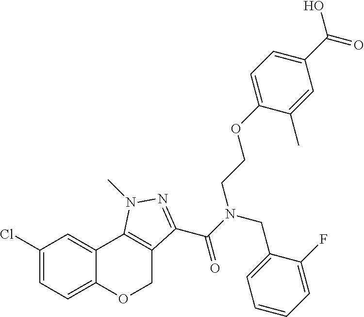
C1(Cl)=CC=C2C(=C1)C1=C(CO2)C(C(N(CC2=CC=CC=C2F)CCOC2=CC=C(C(=O)O)C=C2C)=O)=NN1C
